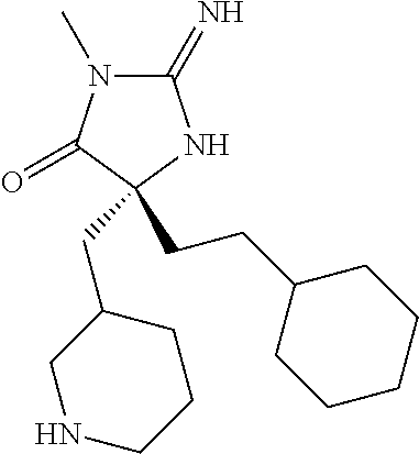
C1(=N)N(C)C(=O)C(CC2CNCCC2)(CCC2CCCCC2)N1
